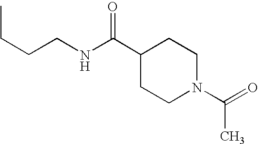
CCCCNC(=O)C1CCN(C(C)=O)CC1
